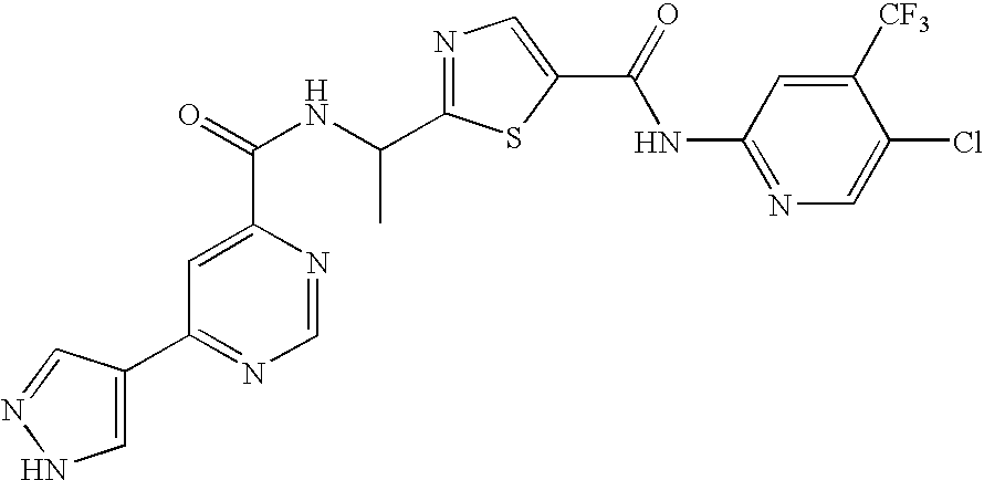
N1=C(C(NC(=O)C2=CC(C3=CNN=C3)=NC=N2)C)SC(C(=O)NC2=NC=C(Cl)C([CF3])=C2)=C1
